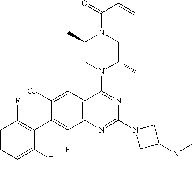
C1=CC=C(F)C(C2=C(F)C3=C(C=C2Cl)C(N2C(C)CN(C(=O)C=C)C(C)C2)=NC(N2CC(N(C)C)C2)=N3)=C1F
